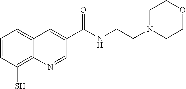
C1=CC(S)=C2C(=C1)C=C(C(NCCN1CCOCC1)=O)C=N2
